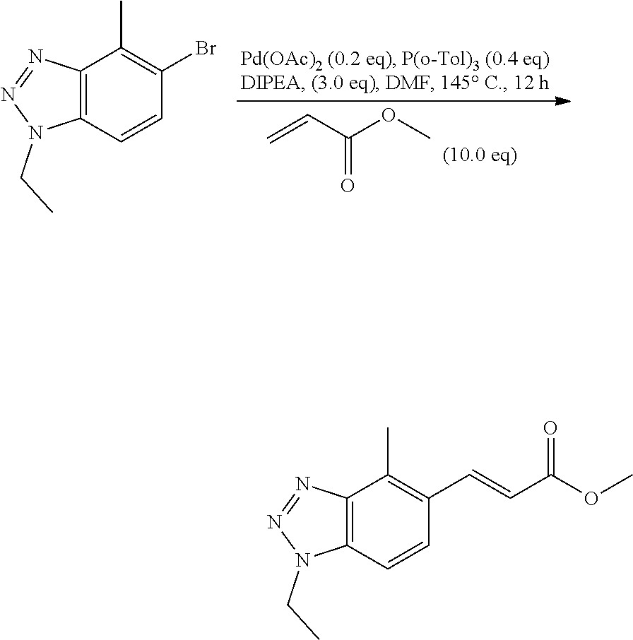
C=CC(OC)=O.C12=C(C=CC(Br)=C1C)N(CC)N=N2.C12=C(C=CC(C=CC(OC)=O)=C1C)N(CC)N=N2
